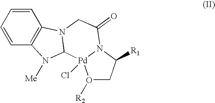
O1([R2])CC([R1])N2[Pd]1(Cl)C1N(CC2=O)C2=C(N1[Me])C=CC=C2
